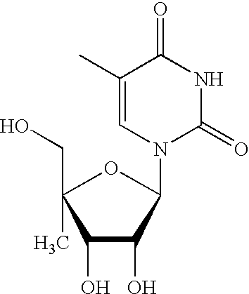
C1(O)C(O)C(N2C(=O)NC(=O)C(C)=C2)OC1(C)CO
